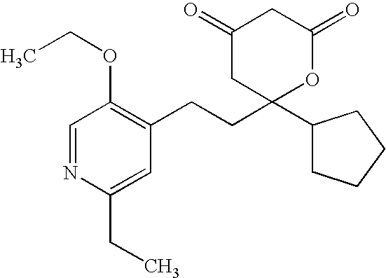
C1(CCC2(C3CCCC3)OC(=O)CC(=O)C2)=C(OCC)C=NC(CC)=C1
